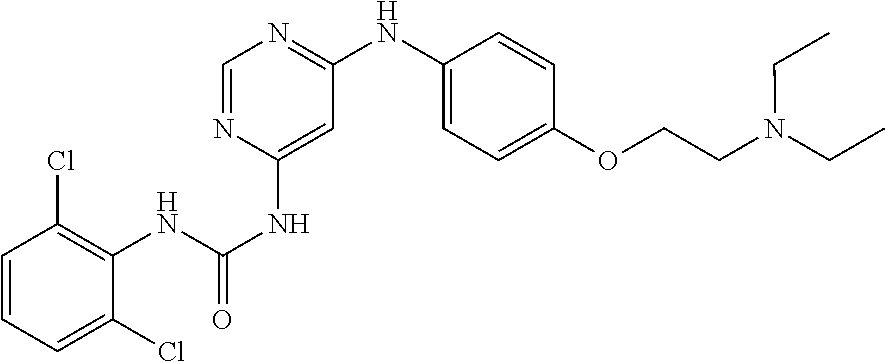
C1=CC=C(Cl)C(NC(=O)NC2=CC(NC3=CC=C(OCCN(CC)CC)C=C3)=NC=N2)=C1Cl
